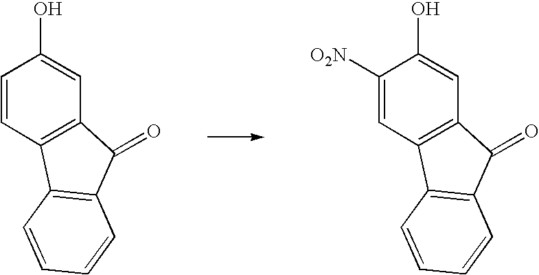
C1=CC2=C(C=C1O)C(=O)C1=C2C=CC=C1.C1([O2N])=CC2=C(C=C1O)C(=O)C1=C2C=CC=C1
